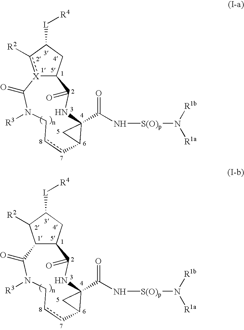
[X]12c([R2])C([L][R4])CC1C(=O)NC1(C(N[S(O)p]N([R1a])[R1b])=O)C(ccCN([R3])C2=O)C1.C12C(CC([L][R4])C1[R2])C(=O)NC1(C(N[S(O)p]N([R1a])[R1b])=O)C(ccCN([R3])C2=O)C1
